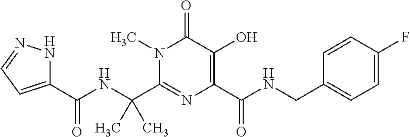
C(C1=NC(C(NCC2=CC=C(F)C=C2)=O)=C(O)C(=O)N1C)(NC(C1=CC=NN1)=O)(C)C
